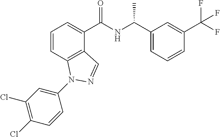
C1=CC2=C(C(C(NC(C3=CC=CC(C(F)(F)F)=C3)C)=O)=C1)C=NN2C1=CC(Cl)=C(Cl)C=C1
